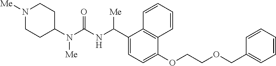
N1([Me])CCC(N(C(=O)NC(C2=CC=C(OCCOCC3=CC=CC=C3)C3=C2C=CC=C3)[Me])[Me])CC1
